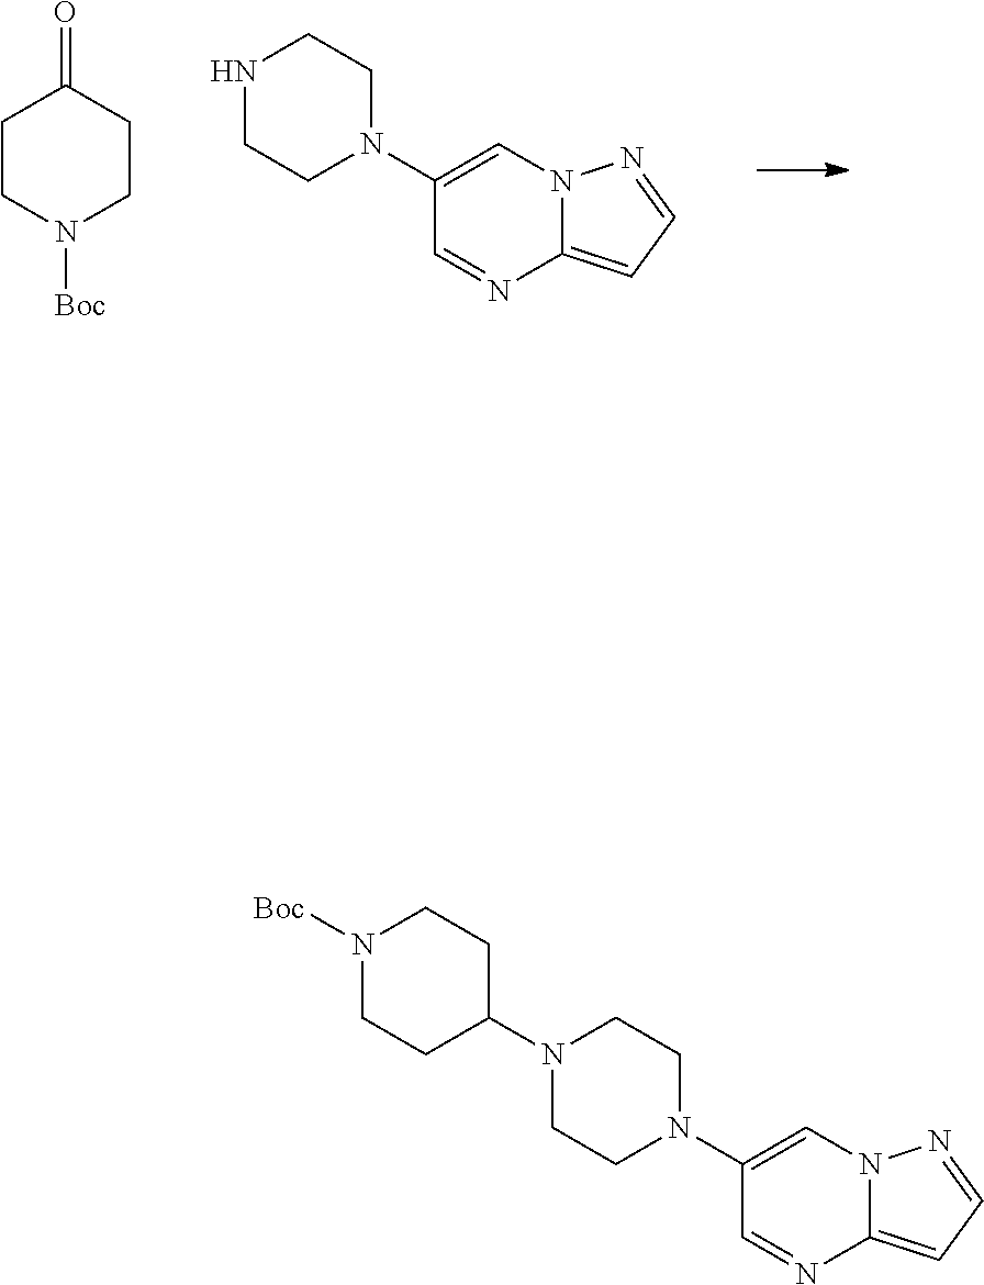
N12C(=CC=N1)N=CC(N1CCNCC1)=C2.N1([Boc])CCC(=O)CC1.N12C(=CC=N1)N=CC(N1CCN(C3CCN([Boc])CC3)CC1)=C2
